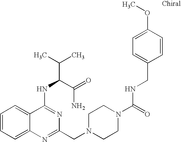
C1=CC=C2C(=C1)C(NC(C(=O)N)C(C)C)=NC(CN1CCN(C(=O)NCC3=CC=C(OC)C=C3)CC1)=N2
